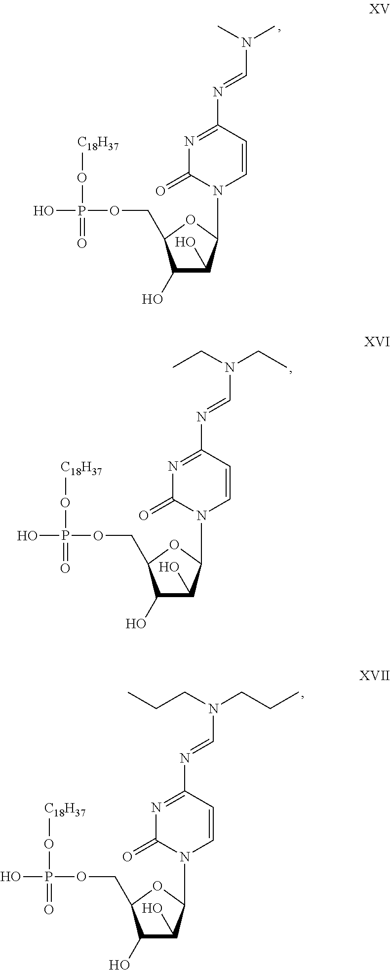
N1=C(N=CN(C)C)C=CN(C2C(O)C(O)C(COP(O)(=O)O[C18H37])O2)C1=O.N1=C(N=CN(CC)CC)C=CN(C2C(O)C(O)C(COP(O)(=O)O[C18H37])O2)C1=O.N1=C(N=CN(CCC)CCC)C=CN(C2C(O)C(O)C(COP(O)(=O)O[C18H37])O2)C1=O
